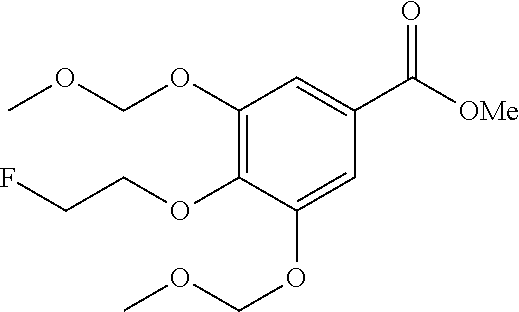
C1(OCOC)=C(OCCF)C(OCOC)=CC(C([OMe])=O)=C1
